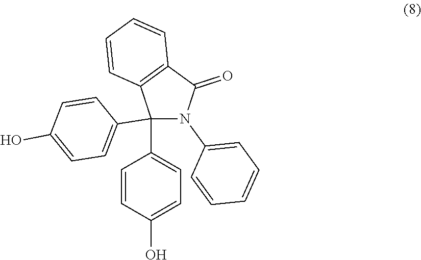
C1=CC(O)=CC=C1C1(C2=CC=C(O)C=C2)N(C2=CC=CC=C2)C(=O)C2=C1C=CC=C2
